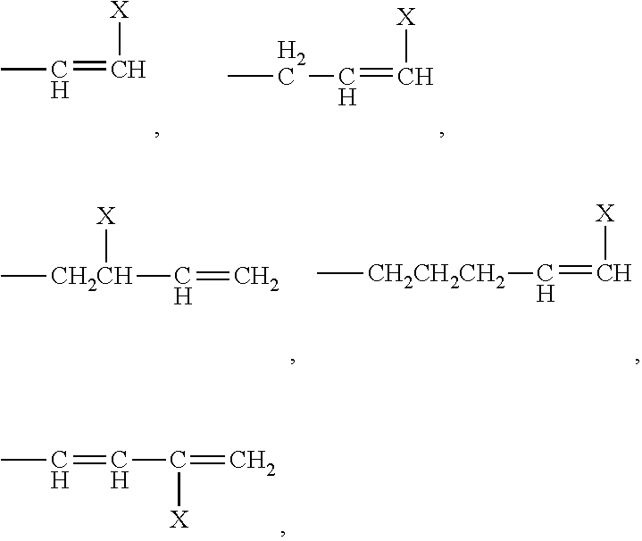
CC=C[X].CCC=C[X].C[CH2CH]([X])C=C.C[CH2CH2CH2]C=C[X].CC=CC([X])=C
